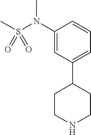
C1(N(S(=O)(=O)C)C)=CC(C2CCNCC2)=CC=C1
